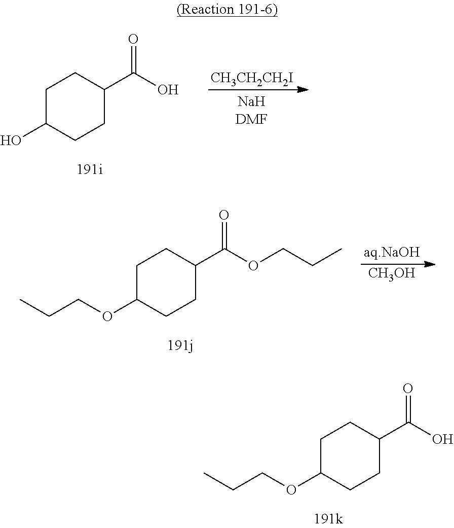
C1C(O)CCC(C(O)=O)C1.[CH3CH2CH2I].C1C(OCCC)CCC(C(OCCC)=O)C1.[CH3OH].C1C(OCCC)CCC(C(O)=O)C1
